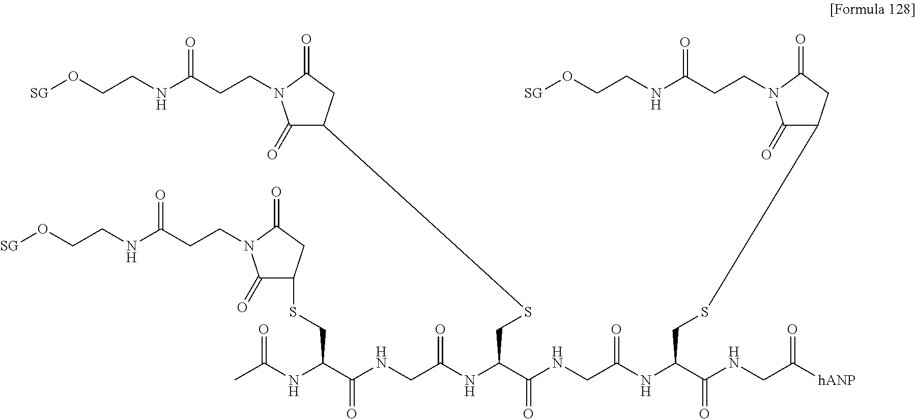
[SG]OCCNC(=O)CCN1C(=O)C(SCC(NC(CNC(C(CSC2C(=O)N(CCC(NCCO[SG])=O)C(=O)C2)NC(=O)C)=O)=O)C(NCC(NC(C(NCC([hANP])=O)=O)CSC2C(=O)N(CCC(NCCO[SG])=O)C(=O)C2)=O)=O)CC1=O
